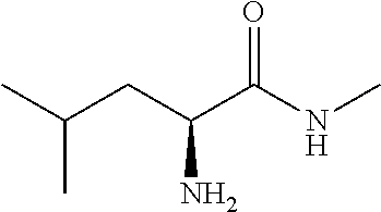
C(CC(C(NC)=O)N)(C)C
